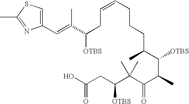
C1(C=C(C)C([OTBS])CC=CCCCC(C([OTBS])C(C(=O)C(C(CC(O)=O)[OTBS])(C)C)C)C)=CSC(C)=N1
